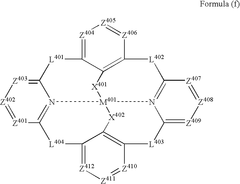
[Z401]1=[Z402][Z403]=C2N3=C1[L404]C1=[Z412][Z411]=[Z410]C4=C1[X402][M401]31N3=C([L402]C5=C(C(=[Z404][Z405]=[Z406]5)[L401]2)[X401]1)[Z407]=[Z408][Z409]=C3[L403]4
